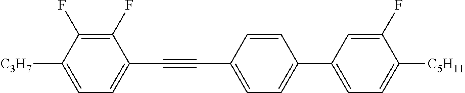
C1(F)=C(F)C([C3H7])=CC=C1C#CC1=CC=C(C2=CC=C([C5H11])C(F)=C2)C=C1
